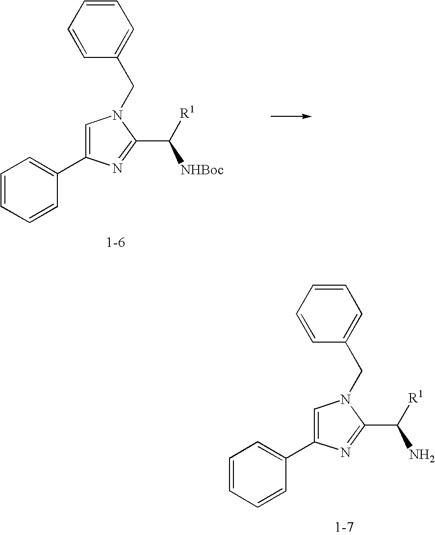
C1=CC=CC(C2=CN(CC3=CC=CC=C3)C(C([R1])N)=N2)=C1.C1=CC=CC(C2=CN(CC3=CC=CC=C3)C(C([R1])[NHBoc])=N2)=C1
